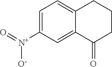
C1=C([N+]([O-])=O)C=C2C(=C1)CCCC2=O
